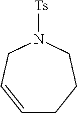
C1=CCN([Ts])CCC1
